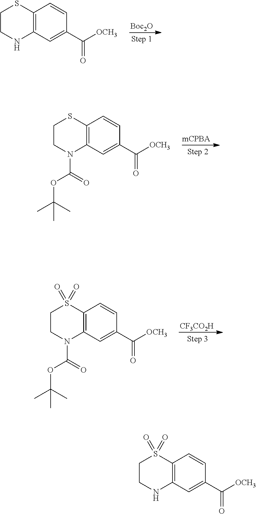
[Boc2O].C12=C(C=C(C([OCH3])=O)C=C1)NCCS2.[mCPBA].C12=C(C=C(C([OCH3])=O)C=C1)N(C(OC(C)(C)C)=O)CCS2.[CF3CO2H].C12=C(C=C(C([OCH3])=O)C=C1)N(C(OC(C)(C)C)=O)CCS2(=O)=O.C12=C(C=C(C([OCH3])=O)C=C1)NCCS2(=O)=O
